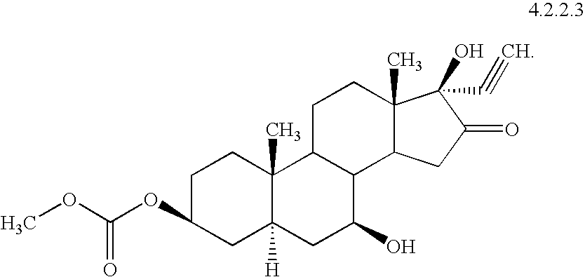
COC(OC1CC2([H])C(C)(CC1)C1C(C(O)C2)C2C(C)(CC1)C(O)(C#C)C(=O)C2)=O
